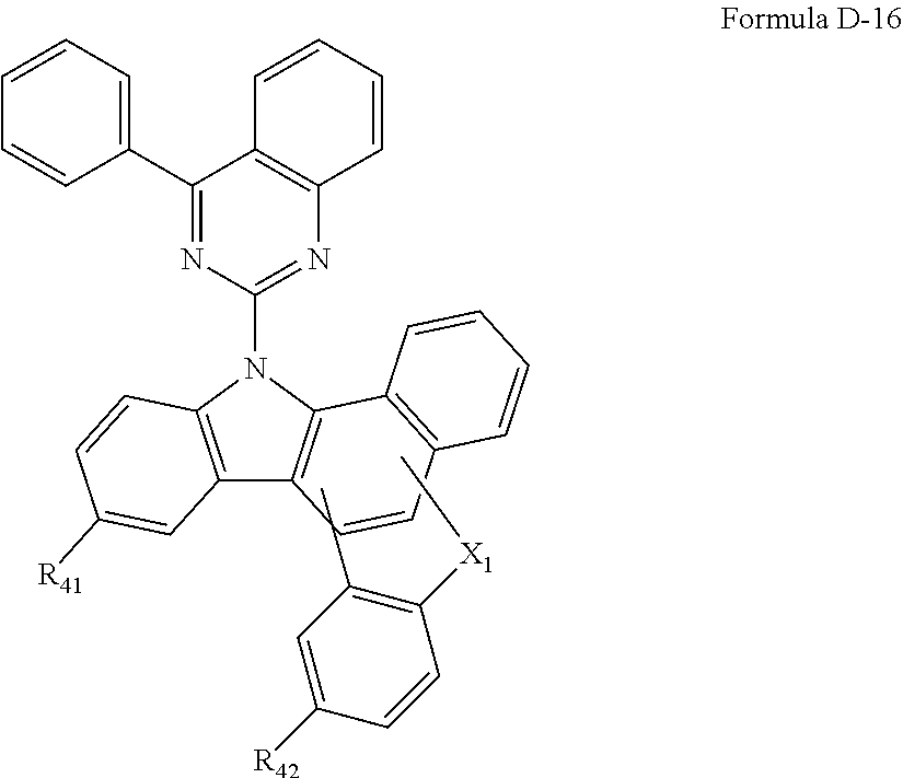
C12=C(N(C3=NC4=C(C(C5=CC=CC=C5)=N3)C=CC=C4)C3=C1C=CC1=C3C=CC=C1)C=CC([R41])=C2.CC1=C([X1]C)C=CC([R42])=C1
